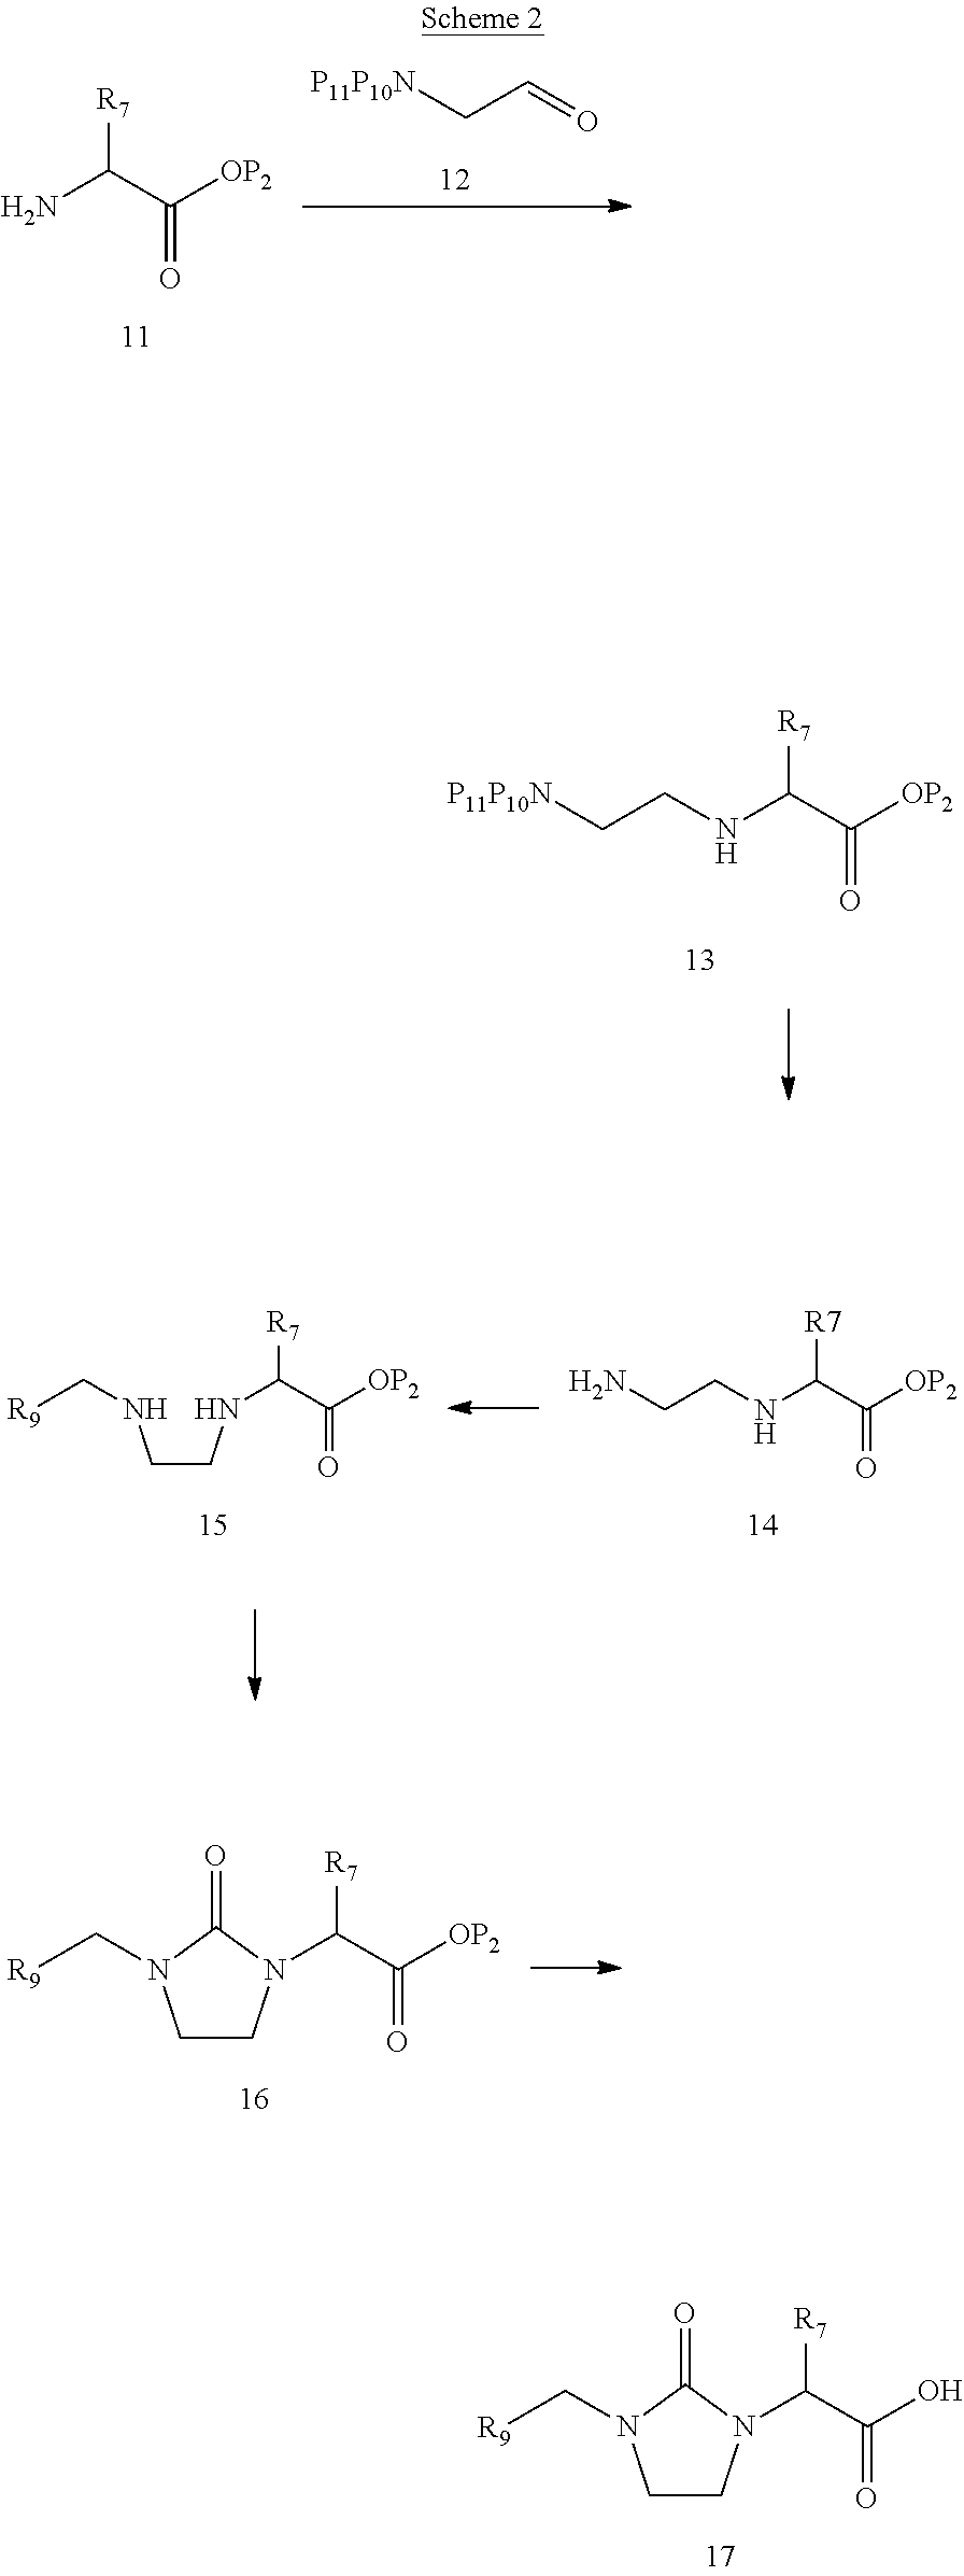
C1CN(C(C(O)=O)[R7])C(=O)N1C[R9].NC(C([OP2])=O)[R7].[P11P10N]CC=O.[P11P10N]CCNC(C([OP2])=O)[R7].C(CNC(C([OP2])=O)[R7])NC[R9].NCCNC(C([OP2])=O)[R7].C1CN(C(C([OP2])=O)[R7])C(=O)N1C[R9]
